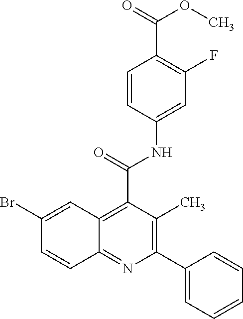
C12=C(C(=O)NC3=CC(F)=C(C(=O)OC)C=C3)C(C)=C(C3=CC=CC=C3)N=C1C=CC(Br)=C2
